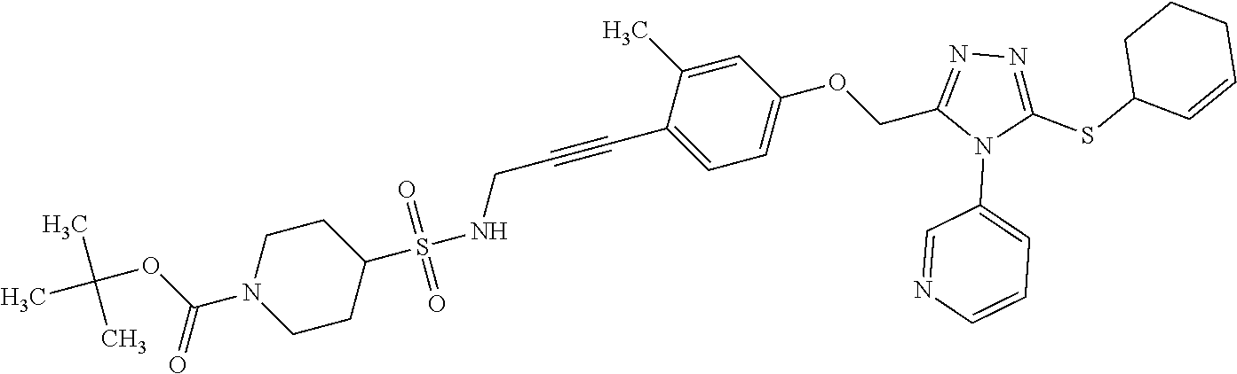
C1=C(C)C(C#CCNS(C2CCN(C(=O)OC(C)(C)C)CC2)(=O)=O)=CC=C1OCC1=NN=C(SC2C=CCCC2)N1C1=CC=CN=C1
